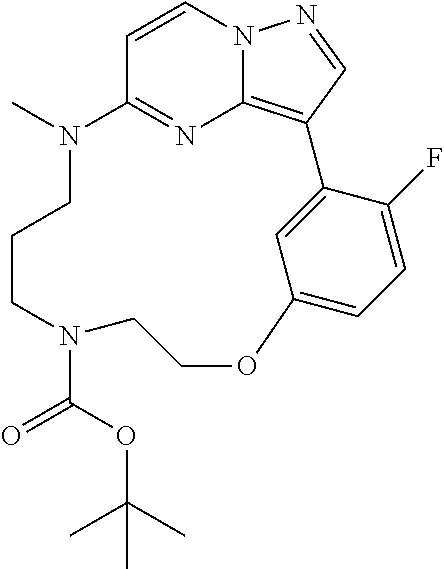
C1=CC2=NC3=C(C=NN13)C1=CC(=CC=C1F)OCCN(C(OC(C)(C)C)=O)CCCN2C
